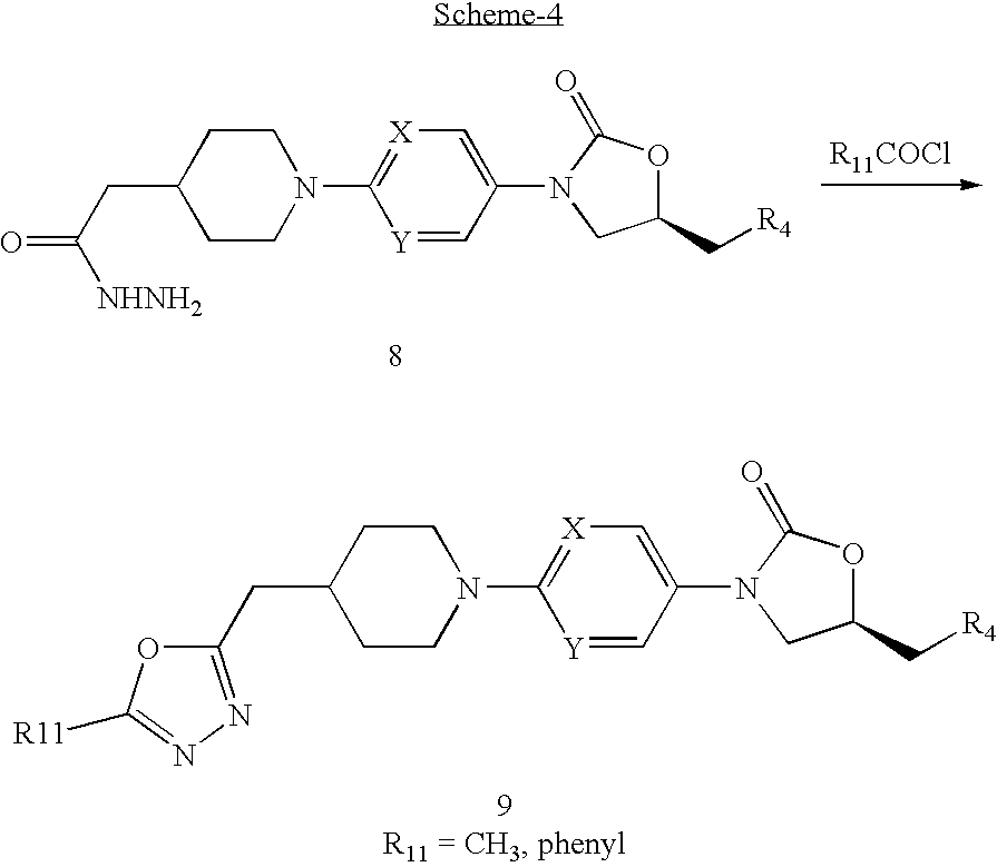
C1CC(CC2=NN=C([R11])O2)CCN1C1=[X]C=C(N2CC(C[R4])OC2=O)C=[Y]1.C1CC(CC(=O)[NHNH2])CCN1C1=[X]C=C(N2CC(C[R4])OC2=O)C=[Y]1
